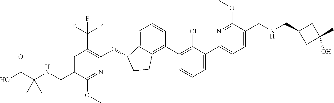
O(C1C2=CC=CC(C3=C(Cl)C(C4=CC=C(CNCC5CC(C)(O)C5)C(OC)=N4)=CC=C3)=C2CC1)C1=C(C(F)(F)F)C=C(CNC2(C(O)=O)CC2)C(OC)=N1
